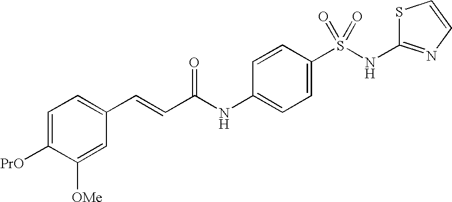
C1=C([PrO])C([OMe])=CC(C=CC(NC2=CC=C(S(NC3=NC=CS3)(=O)=O)C=C2)=O)=C1
